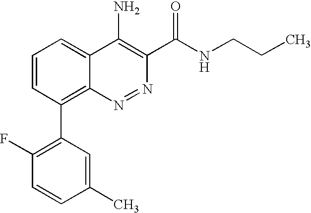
C1=CC(C2=C(F)C=CC(C)=C2)=C2C(=C1)C(N)=C(C(NCCC)=O)N=N2
